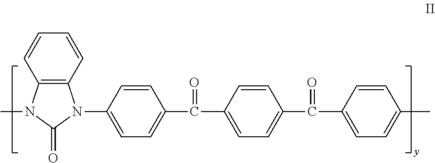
C12=C(N(C)C(=O)N1C1=CC=C(C(C3=CC=C(C(=O)C4=CC=C(C)C=C4)C=C3)=O)C=C1)C=CC=C2
